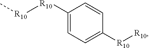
C1([R10][R10]C)=CC=C([R10][R10])C=C1
